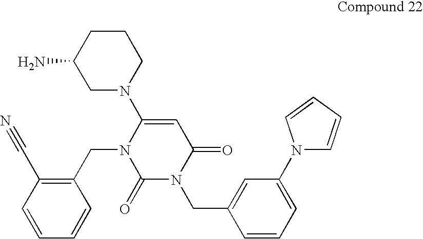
C1(CN2C(=O)N(CC3=CC(N4C=CC=C4)=CC=C3)C(=O)C=C2N2CCCC(N)C2)=C(C#N)C=CC=C1
